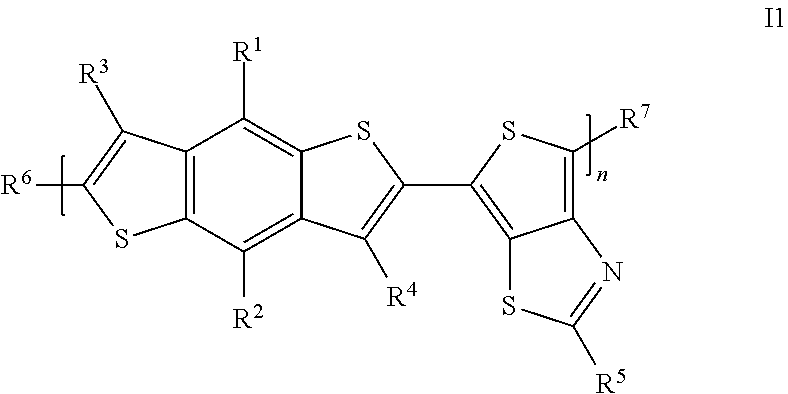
C12=C(C([R3])=C([R6])S1)C([R1])=C1C(=C2[R2])C([R4])=C(C2=C3C(=C([R7])S2)N=C([R5])S3)S1
